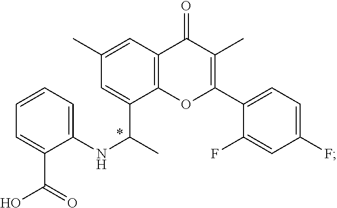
C1=C(C(C)NC2=CC=CC=C2C(=O)O)C2=C(C=C1C)C(=O)C(C)=C(C1=CC=C(F)C=C1F)O2
